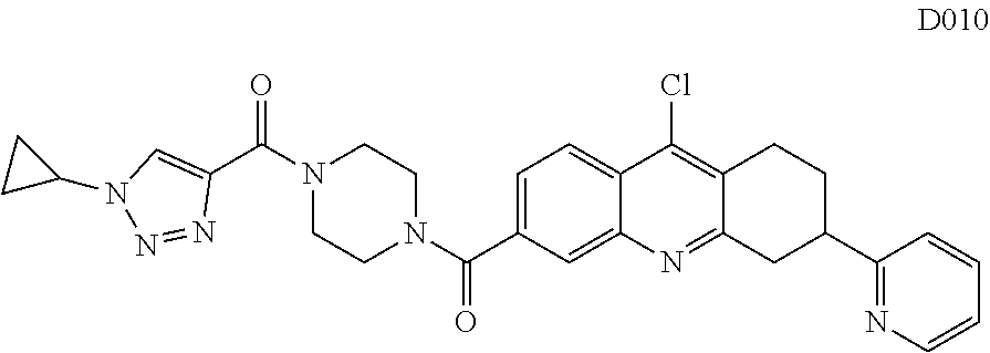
C1=C(C(N2CCN(C(=O)C3=CN(C4CC4)N=N3)CC2)=O)C=C2C(=C1)C(Cl)=C1C(=N2)CC(C2=NC=CC=C2)CC1
